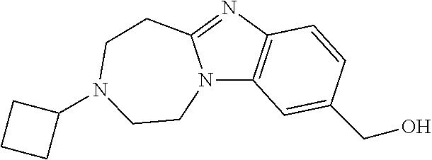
N12C3=C(N=C1CCN(C1CCC1)CC2)C=CC(CO)=C3
